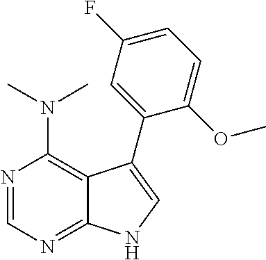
N(C1=C2C(=NC=N1)NC=C2C1=CC(F)=CC=C1OC)(C)C
